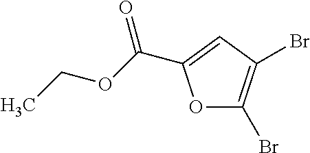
O1C(Br)=C(Br)C=C1C(=O)OCC
